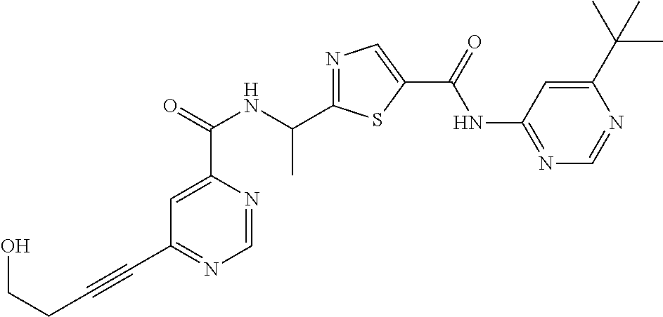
C1=NC(C(=O)NC(C2=NC=C(C(=O)NC3=NC=NC(C(C)(C)C)=C3)S2)C)=CC(C#CCCO)=N1
